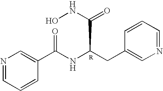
C1(C(NC(CC2=CN=CC=C2)C(NO)=O)=O)=CN=CC=C1
